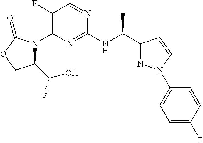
C1(F)=C(N2C(C(C)O)COC2=O)N=C(NC(C2=NN(C3=CC=C(F)C=C3)C=C2)C)N=C1
